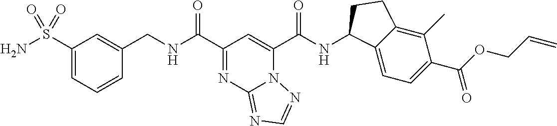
N12C(C(NC3C4=CC=C(C(OCC=C)=O)C(C)=C4CC3)=O)=CC(C(NCC3=CC(S(N)(=O)=O)=CC=C3)=O)=NC1=NC=N2
